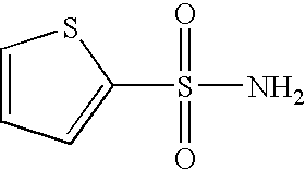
C1=CC=C(S(=O)(=O)N)S1
